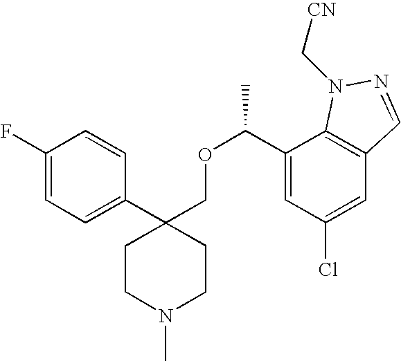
C1(C2(COC(C)C3=CC(Cl)=CC4=C3N(C[CN])N=C4)CCN(C)CC2)=CC=C(F)C=C1
